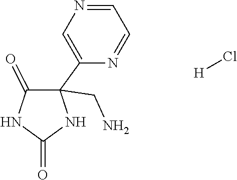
C1(=O)C(C2=CN=CC=N2)(CN)NC(=O)N1.[H]Cl
